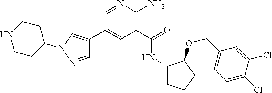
C1(C2=CN(C3CCNCC3)N=C2)=CC(C(=O)NC2CCCC2OCC2=CC=C(Cl)C(Cl)=C2)=C(N)N=C1
